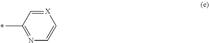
CC1=NC=C[X]=C1
